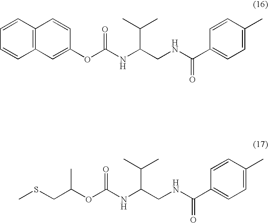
C12=C(C=CC=C1)C=CC(OC(NC(CNC(C1=CC=C(C)C=C1)=O)C(C)C)=O)=C2.S(C)CC(C)OC(NC(CNC(C1=CC=C(C)C=C1)=O)C(C)C)=O
